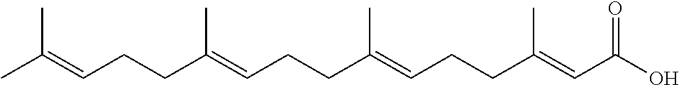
C(C(=CCCC(=CC(O)=O)C)C)CC=C(C)CCC=C(C)C
